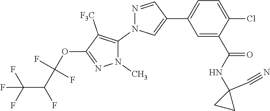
C1=C(C2=CN(C3=C([F3C])C(OC(F)(F)C(F)C(F)(F)F)=NN3C)N=C2)C=C(C(=O)NC2(C#N)CC2)C(Cl)=C1
